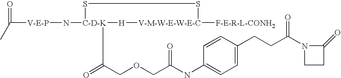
[C-D-K]1(C(COCC(NC2=CC=C(CCC(N3C(=O)CC3)=O)C=C2)=O)=O)(N[V-E-P]C(=O)C)SS[V-M-W-E-W-E-C]([F-E-R-L-CONH2])[H]1
